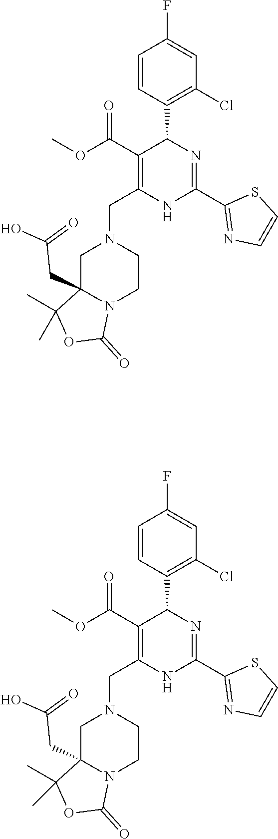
C1=CC(C2C(C(OC)=O)=C(CN3CC4(CC(O)=O)N(CC3)C(=O)OC4(C)C)NC(C3=NC=CS3)=N2)=C(Cl)C=C1F.C1=CC(C2C(C(OC)=O)=C(CN3CC4(CC(O)=O)N(CC3)C(=O)OC4(C)C)NC(C3=NC=CS3)=N2)=C(Cl)C=C1F
